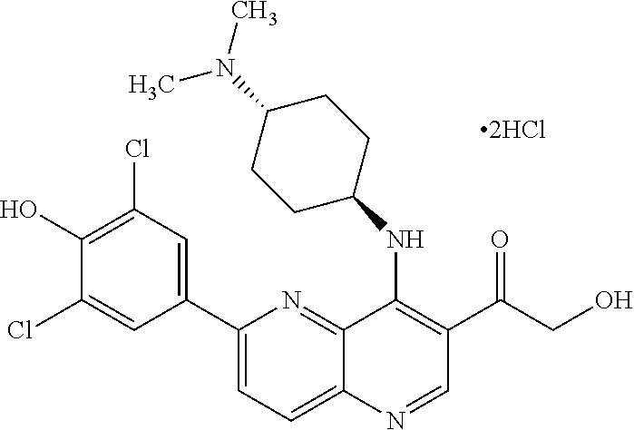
C12=NC(C3=CC(Cl)=C(O)C(Cl)=C3)=CC=C1N=CC(C(CO)=O)=C2NC1CCC(N(C)C)CC1
